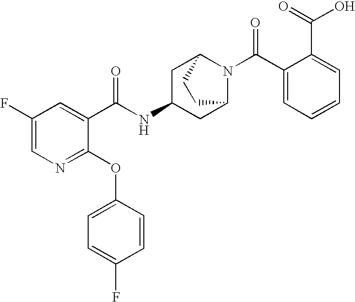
N1=C(OC2=CC=C(F)C=C2)C(C(NC2CC3N(C(C4=CC=CC=C4C(O)=O)=O)C(C2)CC3)=O)=CC(F)=C1
